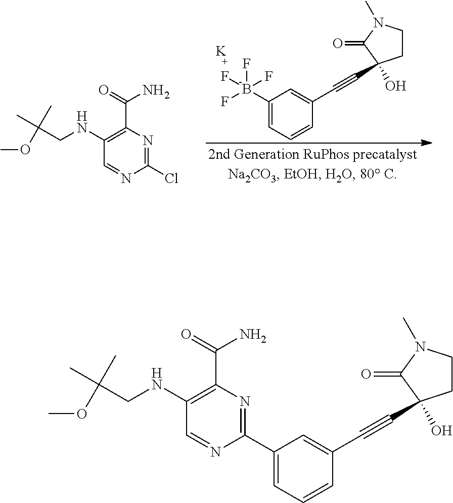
[K].C1(NCC(OC)(C)C)=C(C(=O)N)N=C(Cl)N=C1.C1(B(F)(F)(F)F)=CC=CC(C#CC2(O)CCN(C)C2=O)=C1.C1(NCC(OC)(C)C)=C(C(=O)N)N=C(C2=CC=CC(C#CC3(O)CCN(C)C3=O)=C2)N=C1
